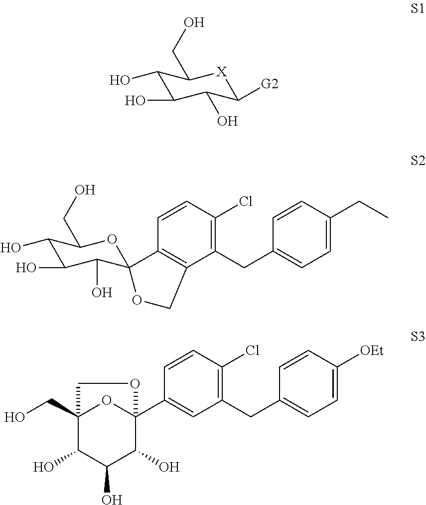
C1(O)C(O)C(O)C([G2])[X]C1CO.C1(O)C(O)C(O)C2(OC1CO)C1=C(C(CC3=CC=C(CC)C=C3)=C(Cl)C=C1)CO2.C12(CO)C(O)C(O)C(O)C(C3=CC(CC4=CC=C([OEt])C=C4)=C(Cl)C=C3)(O1)OC2
